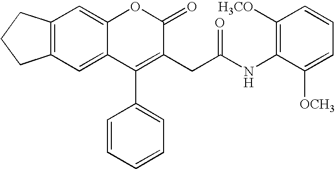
C12=C(C=C3C(=C1)OC(=O)C(CC(NC1=C([H3CO])C=CC=C1[OCH3])=O)=C3C1=CC=CC=C1)CCC2
